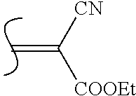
C=C([CN])[COOEt]
